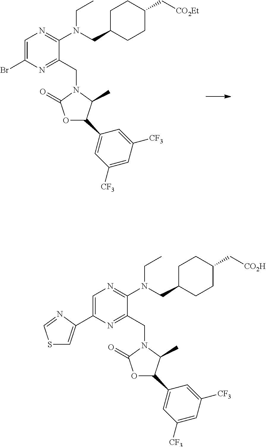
C1=C(Br)N=C(CN2C(C)C(C3=CC([CF3])=CC([CF3])=C3)OC2=O)C(N(CC)CC2CCC(C[CO2Et])CC2)=N1.C1=C(C2=CSC=N2)N=C(CN2C(C)C(C3=CC([CF3])=CC([CF3])=C3)OC2=O)C(N(CC)CC2CCC(C[CO2H])CC2)=N1
